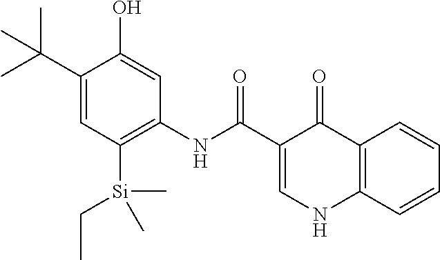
C(C1=CC([Si](CC)(C)C)=C(NC(=O)C2=CNC3=C(C2=O)C=CC=C3)C=C1O)(C)(C)C
